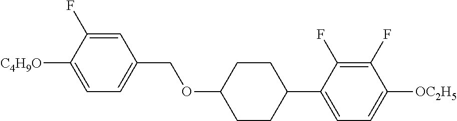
C1=C(F)C([C4H9O])=CC=C1COC1CCC(C2=CC=C([OC2H5])C(F)=C2F)CC1
